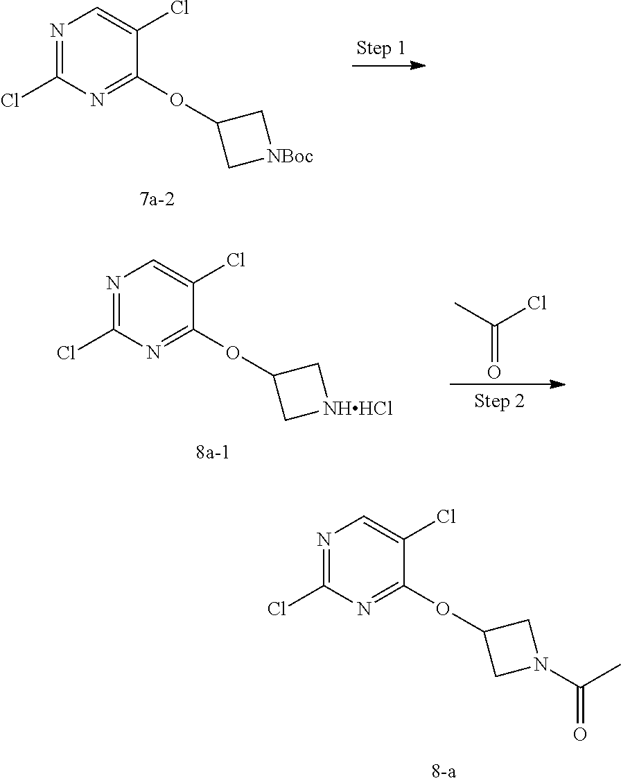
N1=C(Cl)N=C(OC2CN(C(C)=O)C2)C(Cl)=C1.N1=C(Cl)N=C(OC2C[NBoc]C2)C(Cl)=C1.N1=C(Cl)N=C(OC2C[NHHCl]C2)C(Cl)=C1.C(=O)(C)Cl
